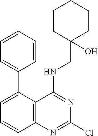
C1(C2=CC=CC3=C2C(NCC2(O)CCCCC2)=NC(Cl)=N3)=CC=CC=C1
